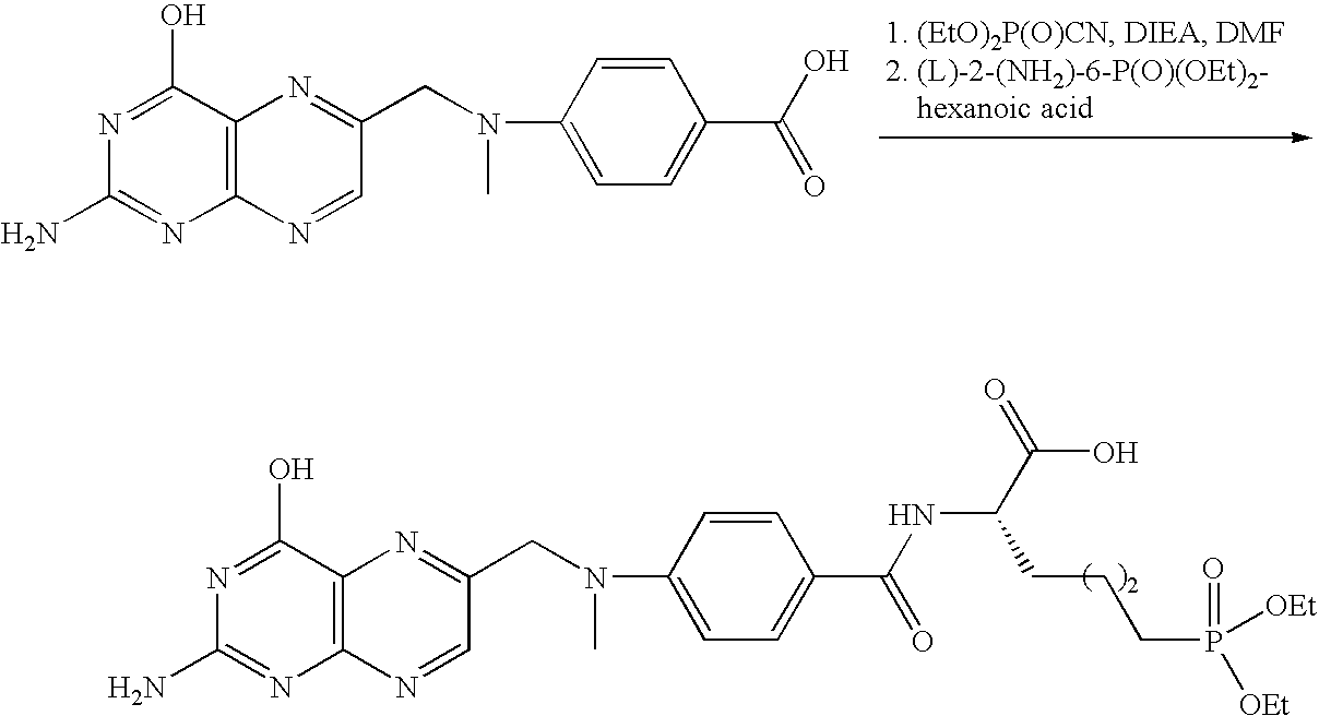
C1(N)=NC2=C(C(O)=N1)N=C(CN(C)C1=CC=C(C(O)=O)C=C1)C=N2.C1(N)=NC2=C(C(O)=N1)N=C(CN(C)C1=CC=C(C(NC(C(O)=O)CCCP(=O)([OEt])[OEt])=O)C=C1)C=N2
